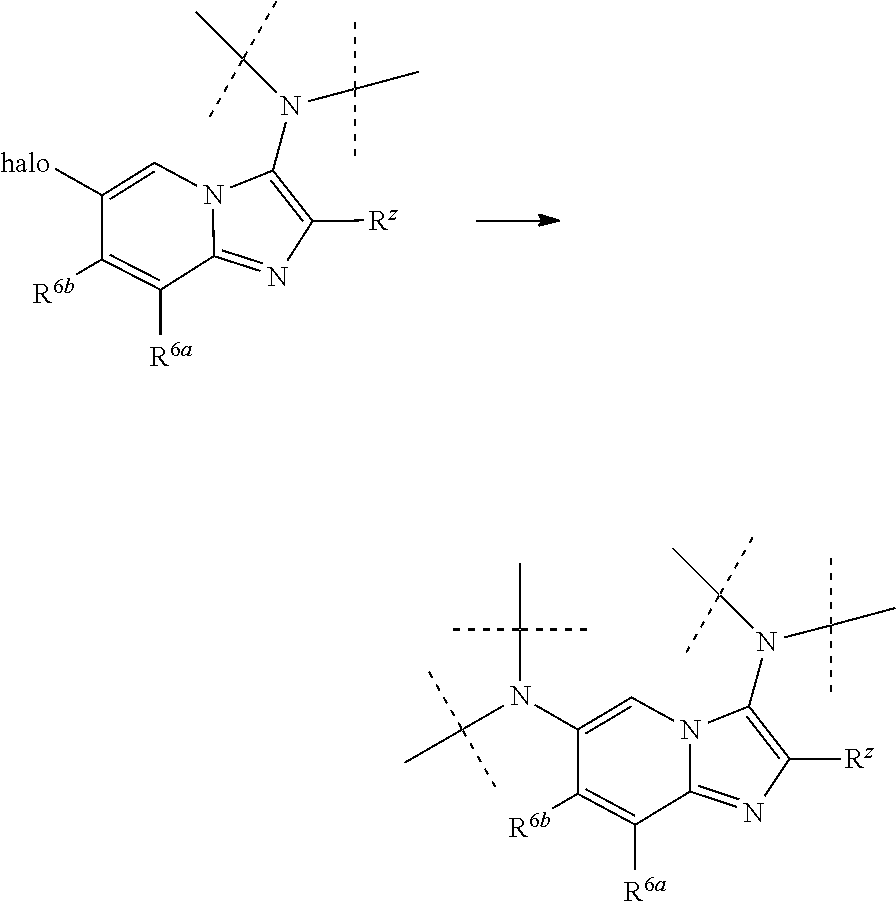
C12=NC([Rz])=C(N(C(C)(C)C)C(C)(C)C)N1C=C([halo])C([R6b])=C2[R6a].C12=NC([Rz])=C(N(C(C)(C)C)C(C)(C)C)N1C=C(N(C(C)(C)C)C(C)(C)C)C([R6b])=C2[R6a]
